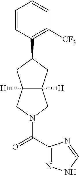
C1=CC(C2CC3([H])C([H])(C2)CN(C(C2=NNC=N2)=O)C3)=C([CF3])C=C1
